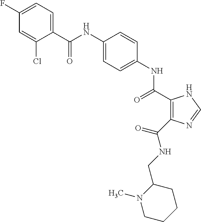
C(NC1=CC=C(NC(=O)C2=C(C(NCC3CCCCN3C)=O)N=CN2)C=C1)(=O)C1=CC=C(F)C=C1Cl
